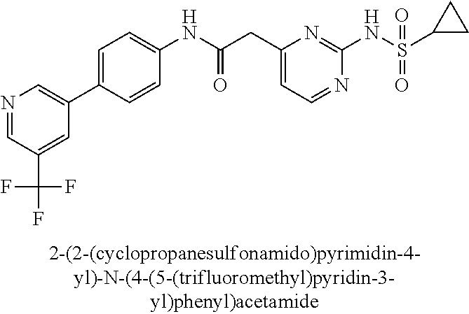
N1=CC=C(CC(NC2=CC=C(C3=CN=CC(C(F)(F)F)=C3)C=C2)=O)N=C1NS(=O)(=O)C1CC1
